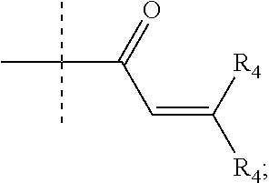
CC(C(=O)C=C([R4])[R4])(C)C
